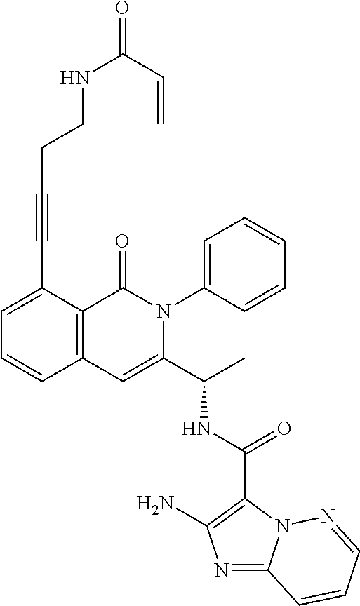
C1(C(NC(C2=CC3=C(C(=O)N2C2=CC=CC=C2)C(C#CCCNC(=O)C=C)=CC=C3)C)=O)=C(N)N=C2N1N=CC=C2
